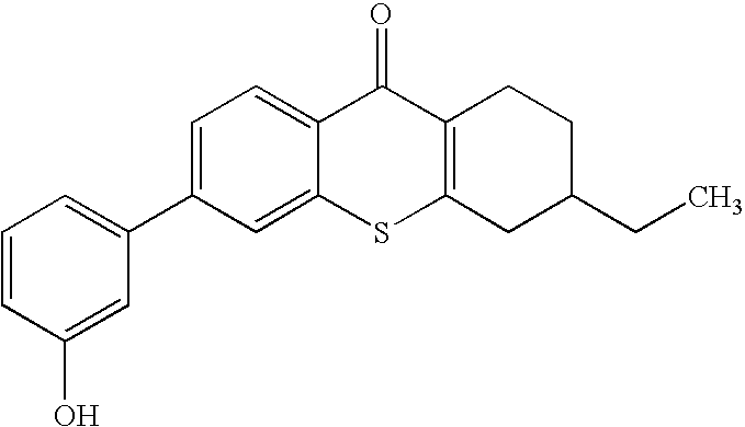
C1=C(C2=CC=CC(O)=C2)C=C2C(=C1)C(=O)C1=C(S2)CC(CC)CC1
